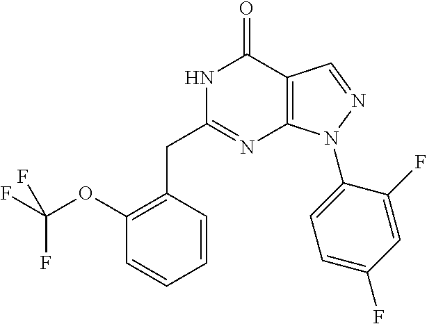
N1C(CC2=C(OC(F)(F)F)C=CC=C2)=NC2=C(C1=O)C=NN2C1=CC=C(F)C=C1F
